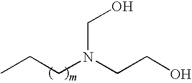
CCCN(CCO)CO
